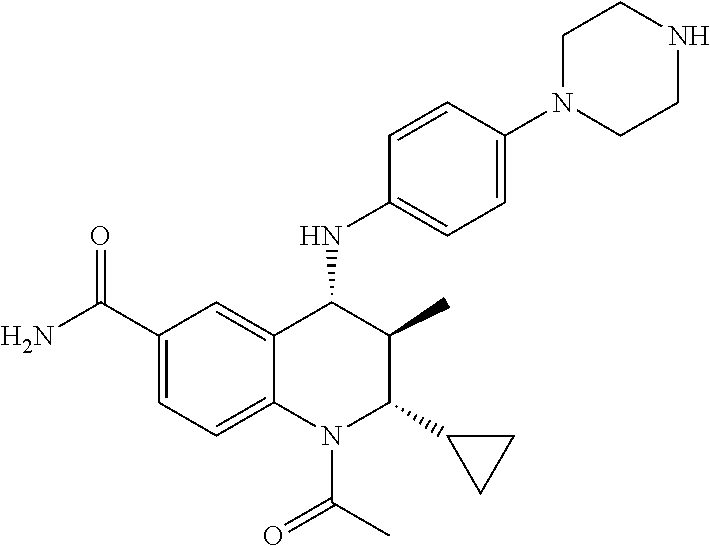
C1(C(N)=O)=CC=C2C(=C1)C(NC1=CC=C(N3CCNCC3)C=C1)C(C)C(C1CC1)N2C(C)=O
